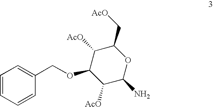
NC1OC(C[AcO])C([AcO])C(OCC2=CC=CC=C2)C1[AcO]
